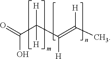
OC(=O)C(C([H])=C([H])C)([H])[H]
